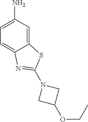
C12=CC(N)=CC=C1N=C(N1CC(OCC)C1)S2
